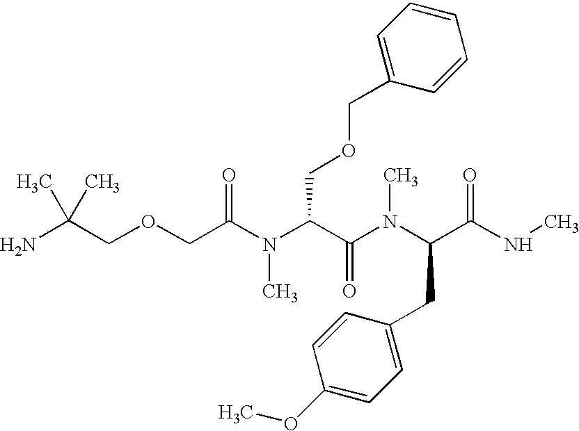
NC(COCC(N(C(C(N(C(C(NC)=O)CC1=CC=C(OC)C=C1)C)=O)COCC1=CC=CC=C1)C)=O)(C)C
